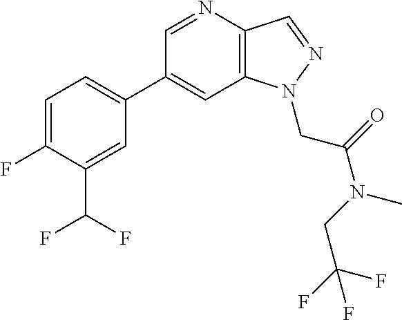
C1(C2=CC=C(F)C(C(F)F)=C2)=CC2=C(C=NN2CC(=O)N(C)CC(F)(F)F)N=C1
